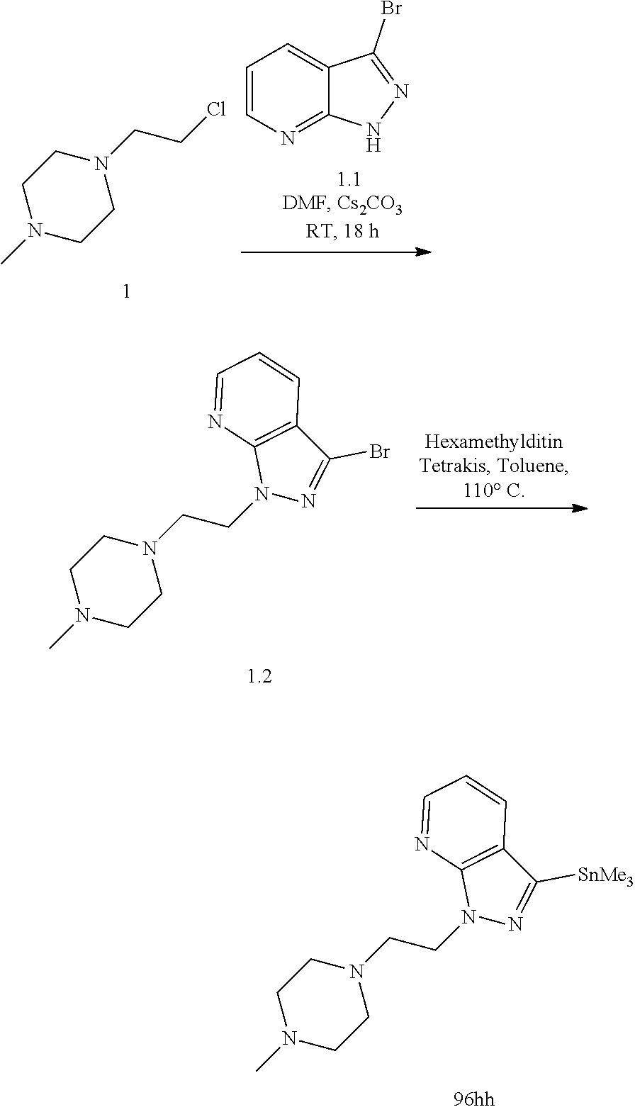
C1=CN=C2C(=C1)C(Br)=NN2.C1N(C)CCN(CCCl)C1.C1N(C)CCN(CCN2N=C(Br)C3=C2N=CC=C3)C1.C1N(C)CCN(CCN2N=C([SnMe3])C3=C2N=CC=C3)C1
